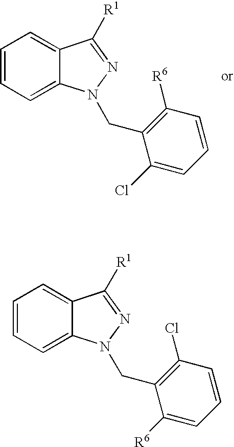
C12=CC=CC=C1N(CC1=C(Cl)C=CC=C1[R6])N=C2[R1].C12=CC=CC=C1N(CC1=C([R6])C=CC=C1Cl)N=C2[R1]
